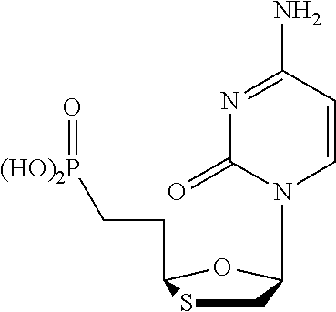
C1SC(CC[P(OH)2]=O)OC1N1C=CC(N)=NC1=O
